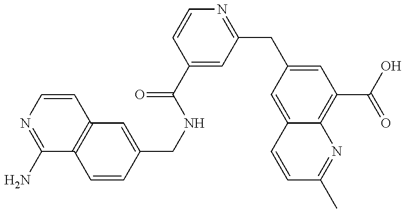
C1(N)=NC=CC2=C1C=CC(CNC(C1=CC(CC3=CC(C(=O)O)=C4C(=C3)C=CC(C)=N4)=NC=C1)=O)=C2
